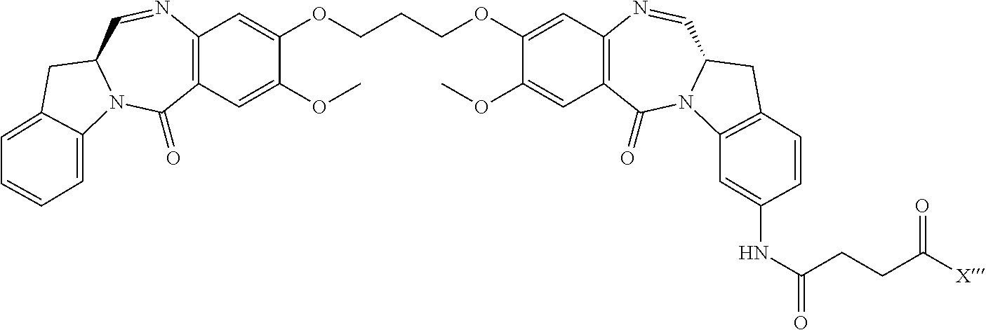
C12=C(C=C(OC)C(OCCCOC3=CC4=C(C=C3OC)C(=O)N3C(C=N4)CC4=C3C=C(NC(CCC([X])=O)=O)C=C4)=C1)C(=O)N1C(C=N2)CC2=CC=CC=C12
